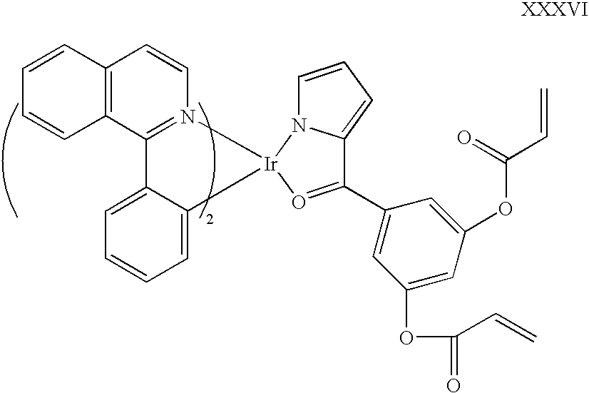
C12=C(C3=N(C=C1)[Ir]1(C4=CC=CC=C34)O=C(C3=CC(OC(=O)C=C)=CC(OC(=O)C=C)=C3)C3=CC=CN13)C=CC=C2
